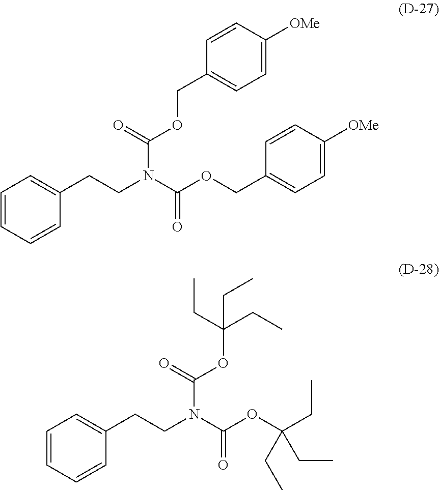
C1(CCN(C(OCC2=CC=C([OMe])C=C2)=O)C(OCC2=CC=C([OMe])C=C2)=O)=CC=CC=C1.C1(CCN(C(OC(CC)(CC)CC)=O)C(OC(CC)(CC)CC)=O)=CC=CC=C1
